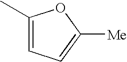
[Me]C1=CC=C(C)O1
